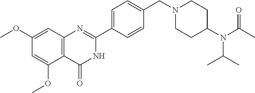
C12=C(C=C(OC)C=C1OC)N=C(C1=CC=C(CN3CCC(N(C(C)=O)C(C)C)CC3)C=C1)NC2=O
